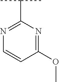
C1(C(C)C)=NC=CC(OC)=N1
